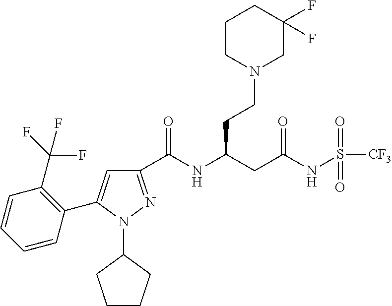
C1(C(NC(CC(NS([CF3])(=O)=O)=O)CCN2CC(F)(F)CCC2)=O)=NN(C2CCCC2)C(C2=C(C(F)(F)F)C=CC=C2)=C1
